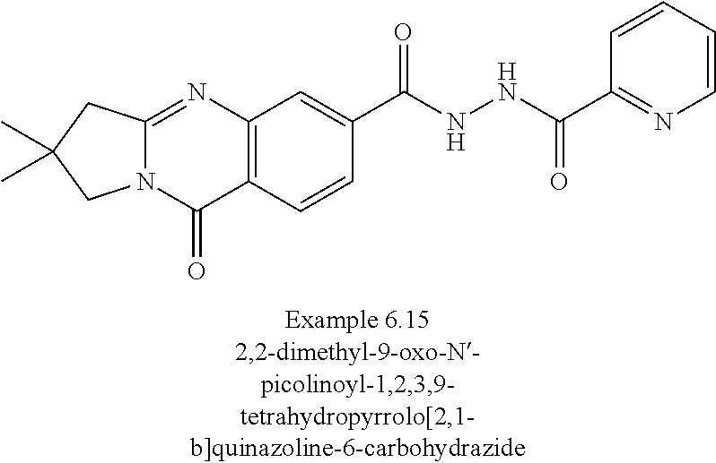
N12C(=NC3=C(C1=O)C=CC(C(NNC(C1=NC=CC=C1)=O)=O)=C3)CC(C)(C)C2
